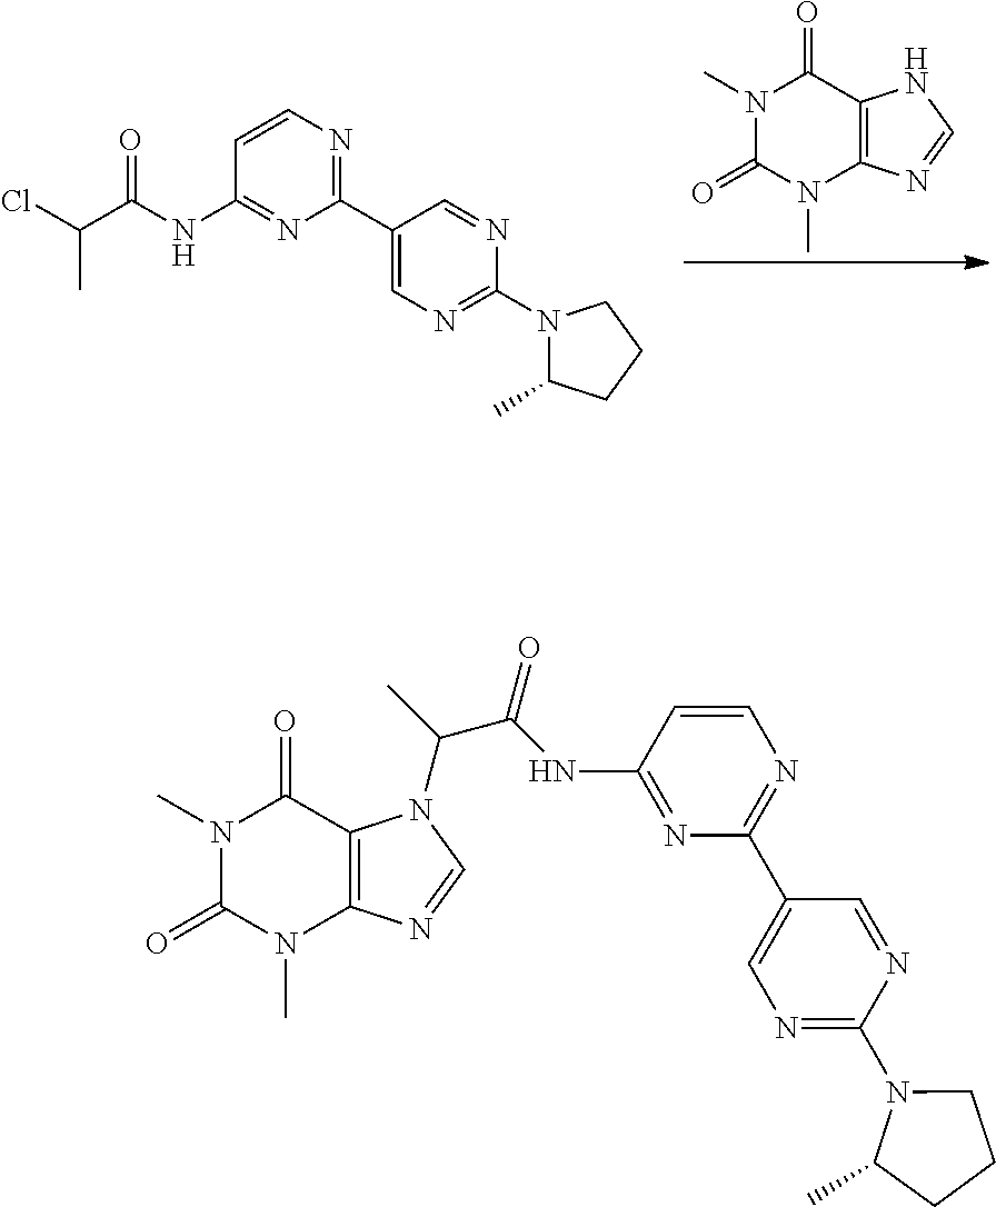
N1(C)C(=O)N(C)C2=C(C1=O)NC=N2.C1(C2=CN=C(N3C(C)CCC3)N=C2)=NC=CC(NC(C(Cl)C)=O)=N1.N1(C)C(=O)N(C)C2=C(C1=O)N(C(C(NC1=NC(C3=CN=C(N4C(C)CCC4)N=C3)=NC=C1)=O)C)C=N2
